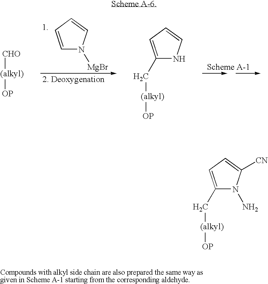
C1=CC=CN1[MgBr].[(alkyl)]([OP])[CHO].C1(C[(alkyl)][OP])=CC=CN1.C1(C[(alkyl)][OP])=CC=C([CN])N1N
